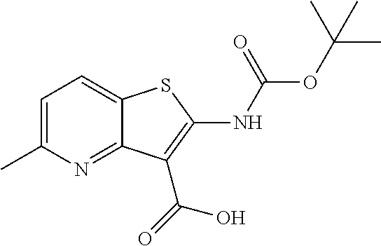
C1=C(C)N=C2C(=C1)SC(NC(OC(C)(C)C)=O)=C2C(=O)O
